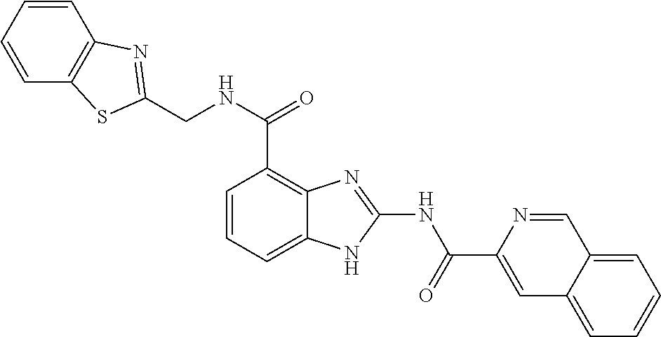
C1=CC=C2C(=C1C(=O)NCC1=NC3=C(C=CC=C3)S1)N=C(NC(C1=CC3=CC=CC=C3C=N1)=O)N2
